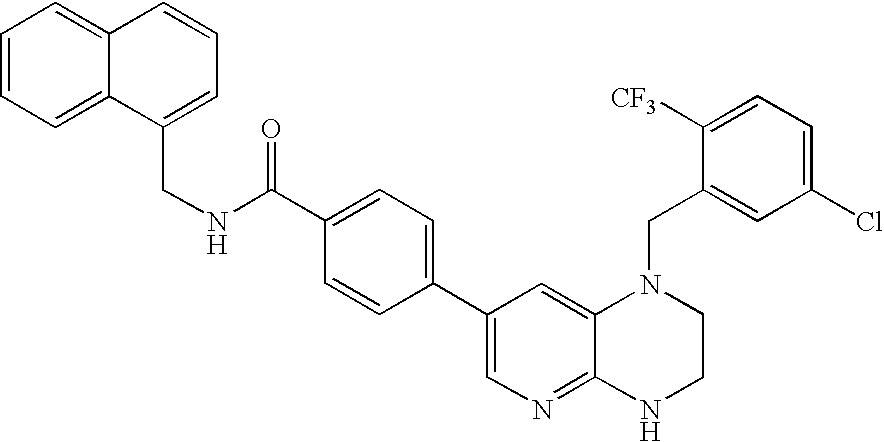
C1=C(C(NCC2=CC=CC3=CC=CC=C32)=O)C=CC(C2=CN=C3C(=C2)N(CC2=CC(Cl)=CC=C2[CF3])CCN3)=C1
